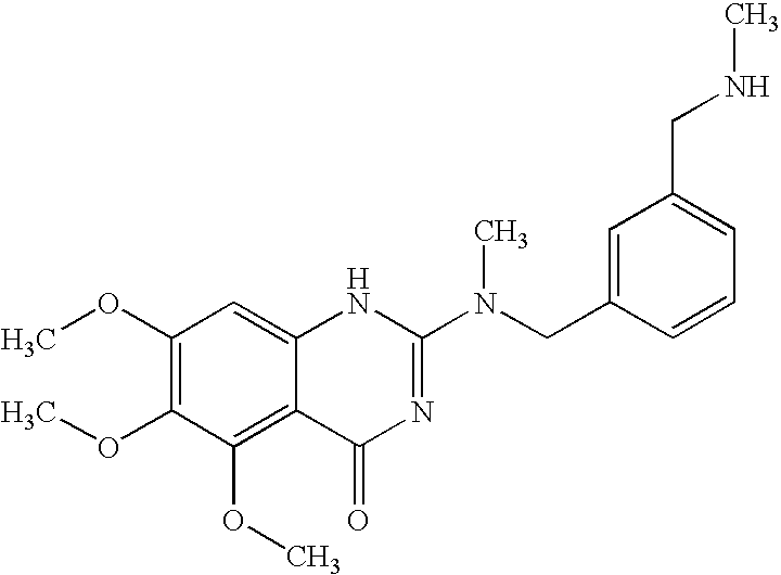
C1(OC)=C(OC)C(OC)=C2C(=C1)NC(N(CC1=CC(CNC)=CC=C1)C)=NC2=O
